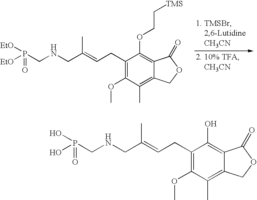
[EtO]P(CNCC(=CCC1=C(OC)C(C)=C2C(=C1OCC[TMS])C(=O)OC2)C)(=O)[EtO].OP(CNCC(=CCC1=C(OC)C(C)=C2C(=C1O)C(=O)OC2)C)(=O)O
